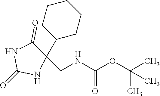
C1(=O)NC(CNC(OC(C)(C)C)=O)(C2CCCCC2)C(=O)N1
